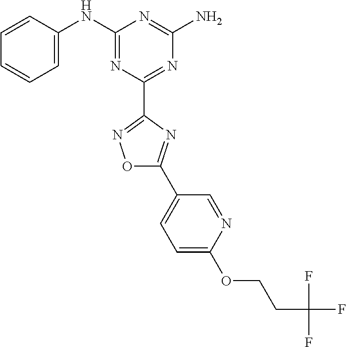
C1=CC(NC2=NC(C3=NOC(C4=CC=C(OCCC(F)(F)F)N=C4)=N3)=NC(N)=N2)=CC=C1
